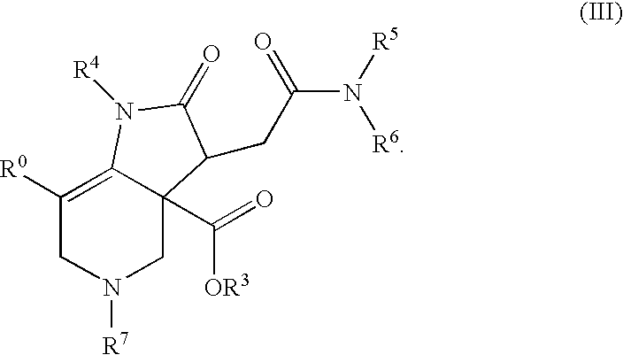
C1([R0])=C2C(C(=O)[OR3])(CN([R7])C1)C(CC(N([R5])[R6])=O)C(=O)N2[R4]
